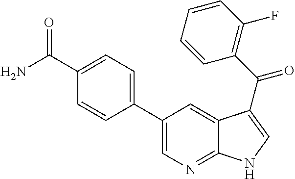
C1(C2=CN=C3C(=C2)C(C(=O)C2=C(F)C=CC=C2)=CN3)=CC=C(C(N)=O)C=C1
